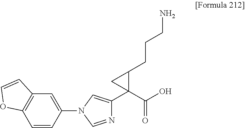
C1(N2C=NC(C3(C(O)=O)C(CCCN)C3)=C2)=CC2=C(C=C1)OC=C2
